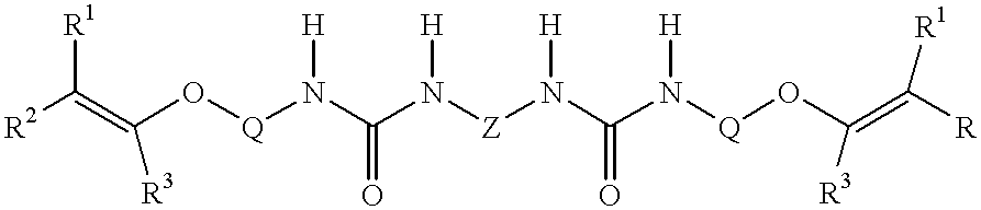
[R2]C(=C([R3])O[Q]N(C(N([Z]N(C(N([Q]OC([R3])=C([R])[R1])[H])=O)[H])[H])=O)[H])[R1]
